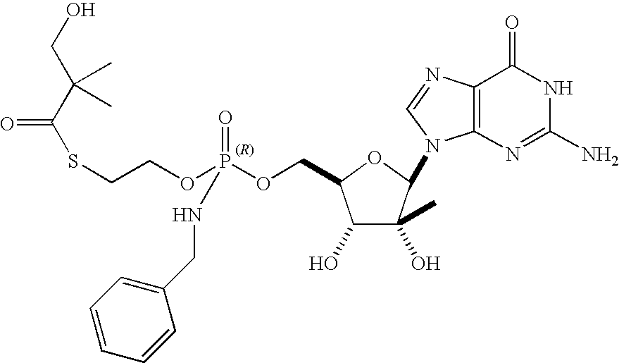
C12=C(N=C(N)NC1=O)N(C1C(O)(C)C(O)C(COP(OCCSC(C(CO)(C)C)=O)(=O)NCC3=CC=CC=C3)O1)C=N2
